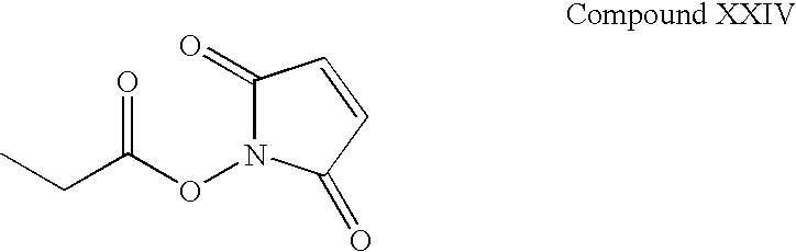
C1(=O)N(OC(CC)=O)C(=O)C=C1
